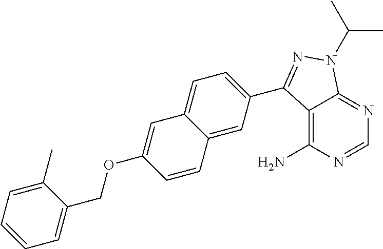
C12=C(N)N=CN=C1N(C(C)C)N=C2C1=CC=C2C(=C1)C=CC(OCC1=CC=CC=C1C)=C2
